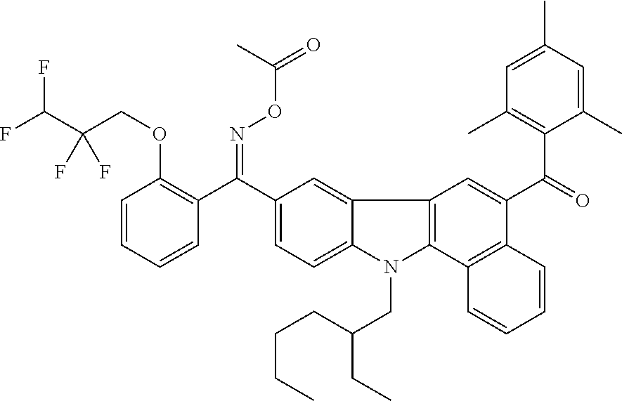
C1=CC=CC(C(C2=CC=C3C(=C2)C2=C(N3CC(CCCC)CC)C3=C(C(C(C4=C(C)C=C(C)C=C4C)=O)=C2)C=CC=C3)=NOC(=O)C)=C1OCC(C(F)F)(F)F
